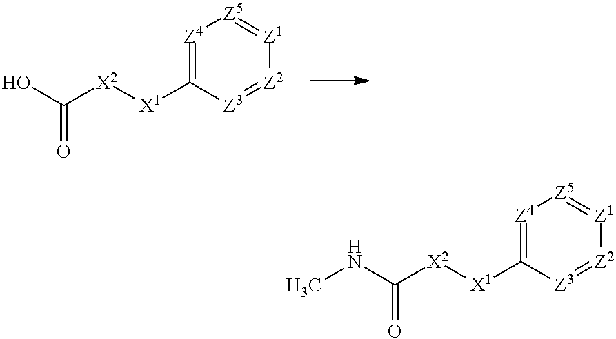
[Z4]1=C([X1][X2]C(NC)=O)[Z3]=[Z2][Z1]=[Z5]1.[Z4]1=C([X1][X2]C(O)=O)[Z3]=[Z2][Z1]=[Z5]1
